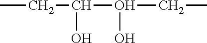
CCC(O(CC)O)O
